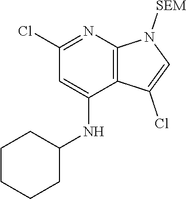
C1(Cl)=NC2=C(C(NC3CCCCC3)=C1)C(Cl)=CN2[SEM]
